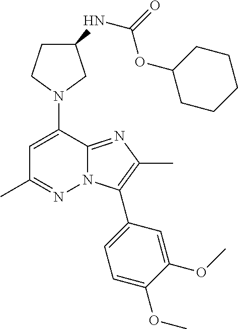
C1C(NC(=O)OC2CCCCC2)CN(C2=CC(C)=NN3C2=NC(C)=C3C2=CC=C(OC)C(OC)=C2)C1
